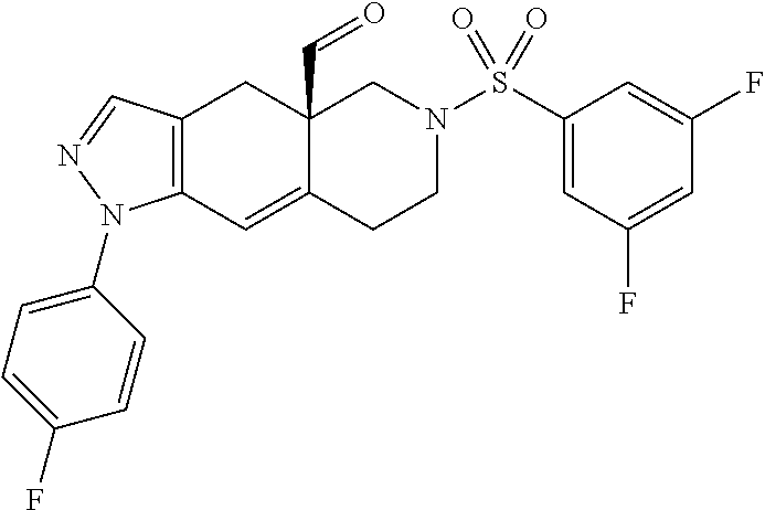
C12=C(C=C3C(C=O)(C1)CN(S(C1=CC(F)=CC(F)=C1)(=O)=O)CC3)N(C1=CC=C(F)C=C1)N=C2
